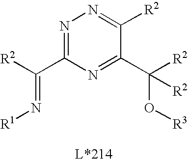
N1=C(C([R2])=N[R1])N=C(C([R2])(O[R3])[R2])C([R2])=N1
